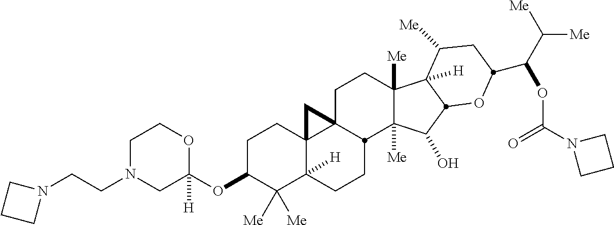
C1N(CCN2CCC2)CC(OC2C([Me])([Me])C3([H])C4(CC2)C2(CCC5([Me])C([Me])(C(O)C6C5([H])C([Me])CC(C(C([Me])[Me])OC(N5CCC5)=O)O6)C2CC3)C4)([H])OC1
